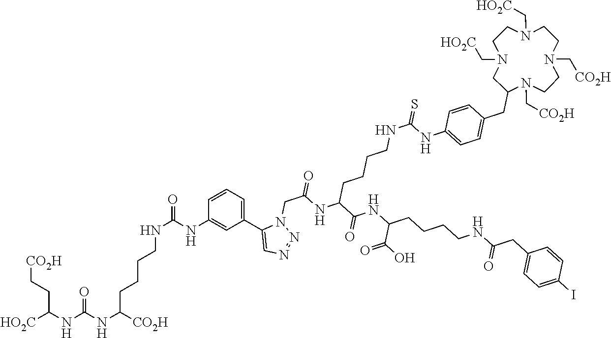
[HO2C]C(NC(NC([CO2H])CCCCNC(=O)NC1=CC(C2=CN=NN2CC(NC(C(NC(CCCCNC(CC2=CC=C(I)C=C2)=O)C(O)=O)=O)CCCCNC(=S)NC2=CC=C(CC3CN(C[HO2C])CCN(C[HO2C])CCN(C[CO2H])CCN3C[CO2H])C=C2)=O)=CC=C1)=O)CC[CO2H]
